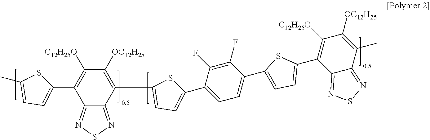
C1([C12H25O])=C(C2=CC=C(C)S2)C2=NSN=C2C(C2=CC=C(C3=CC=C(C4=CC=C(C5=C([C12H25O])C([OC12H25])=C(C)C6=NSN=C56)S4)C(F)=C3F)S2)=C1[OC12H25]
